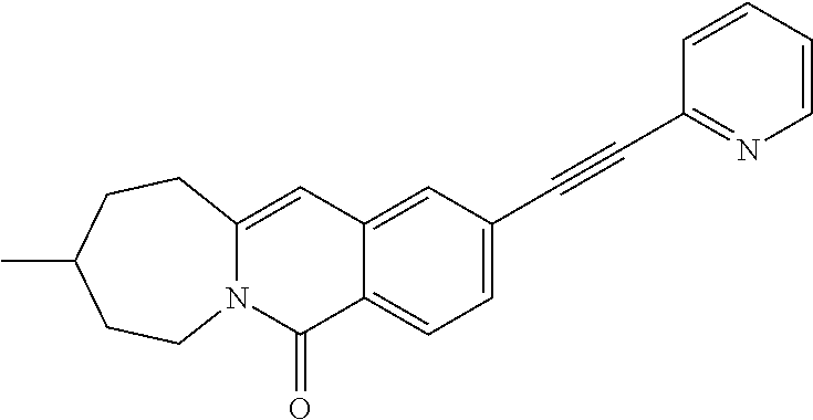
C12=CC(C#CC3=NC=CC=C3)=CC=C1C(=O)N1C(=C2)CCC(C)CC1
